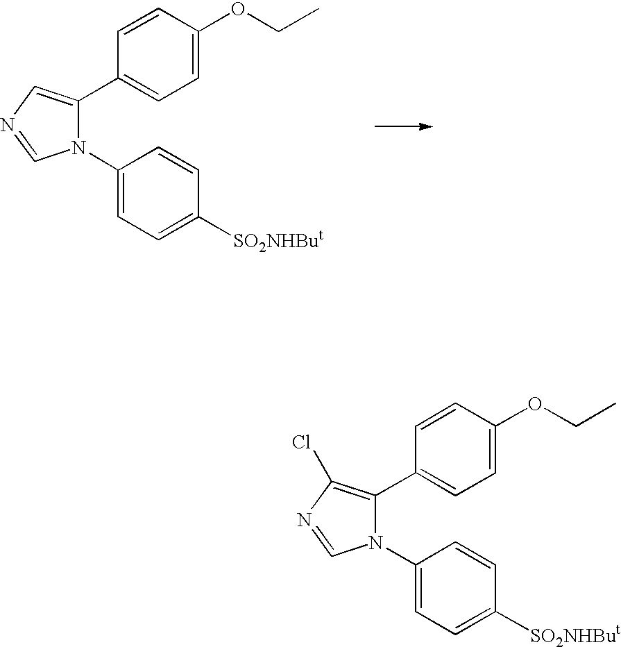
C1(C2=CN=CN2C2=CC=C([SO2NHBut])C=C2)=CC=C(OCC)C=C1.C1(C2=C(Cl)N=CN2C2=CC=C([SO2NHBut])C=C2)=CC=C(OCC)C=C1
